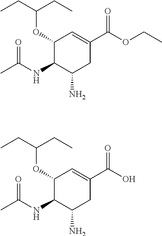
C1(OC(CC)CC)C(NC(C)=O)C(N)CC(C(OCC)=O)=C1.C1(OC(CC)CC)C(NC(C)=O)C(N)CC(C(O)=O)=C1
